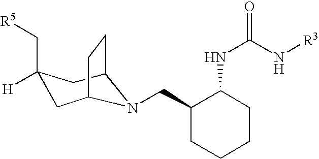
C1C2CCC(CC1(C[R5])[H])N2CC1CCCCC1NC(=O)N[R3]
